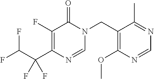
C1(F)=C(C(C(F)F)(F)F)N=CN(CC2=C(OC)N=CN=C2C)C1=O
